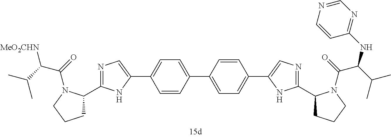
C1C(C2=NC=C(C3=CC=C(C4=CC=C(C5=CN=C(C6CCCN6C(=O)C(C(C)C)NC6=NC=NC=C6)N5)C=C4)C=C3)N2)N(C(=O)C(C(C)C)[MeO2CHN])CC1
